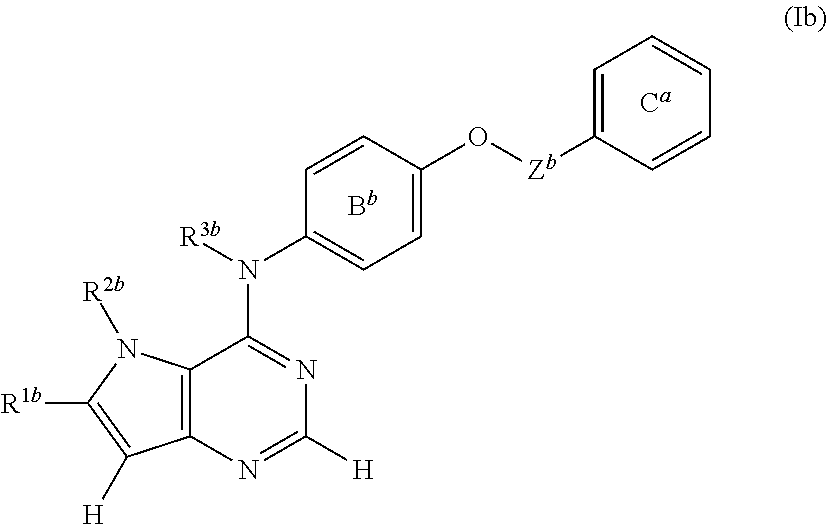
C12=C(N=C([H])N=C1N([R3b])C1=CC=C(O[Zb]C3=CC=CC=C3)C=C1)C([H])=C([R1b])N2[R2b]
